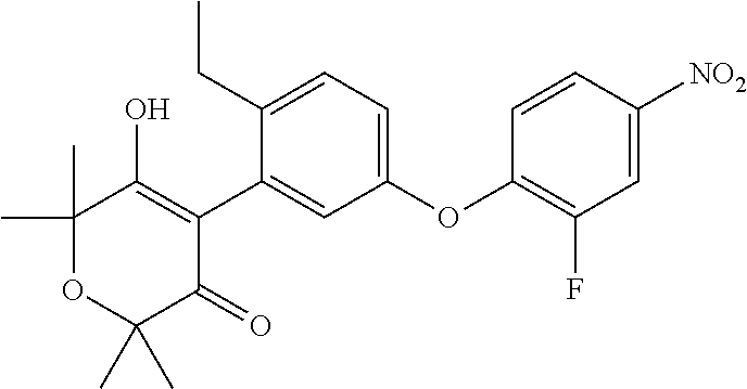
C1(C2=C(O)C(C)(C)OC(C)(C)C2=O)=CC(OC2=C(F)C=C([NO2])C=C2)=CC=C1CC
